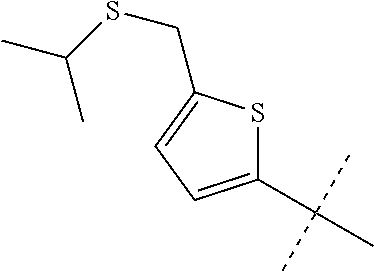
C1(C(C)(C)C)=CC=C(CSC(C)C)S1
